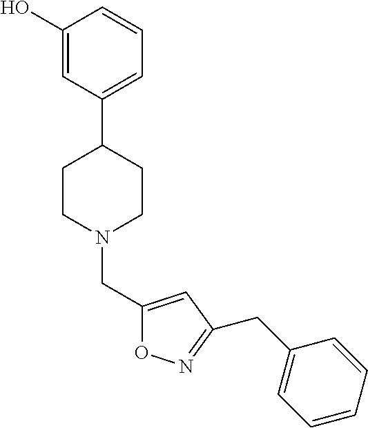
C1(O)=CC(C2CCN(CC3=CC(CC4=CC=CC=C4)=NO3)CC2)=CC=C1
